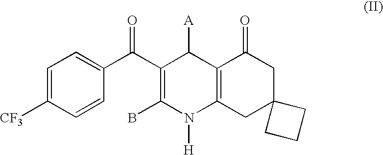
C1=C([CF3])C=CC(C(C2=C(B)N([H])C3=C(C2[A])C(=O)CC2(C3)CCC2)=O)=C1
